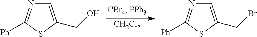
[CH2Cl2].C1=C(CO)SC([Ph])=N1.C1=C(CBr)SC([Ph])=N1
